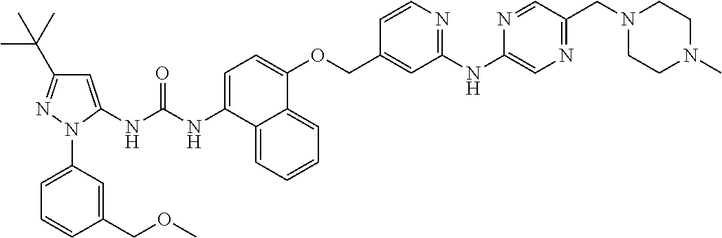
C1=C(NC(NC2=CC=C(OCC3=CC(NC4=CN=C(CN5CCN(C)CC5)C=N4)=NC=C3)C3=CC=CC=C23)=O)N(C2=CC=CC(COC)=C2)N=C1C(C)(C)C
